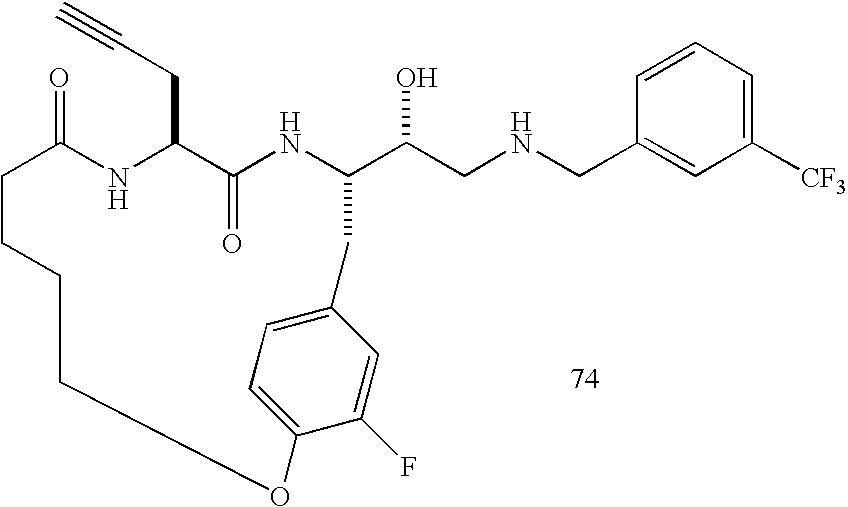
C1=CC=C([CF3])C=C1CNCC(O)C1NC(=O)C(CC#C)NC(=O)CCCCOC2=CC=C(C=C2F)C1
